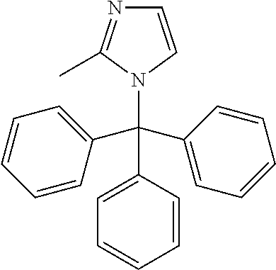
C1(C(N2C=CN=C2C)(C2=CC=CC=C2)C2=CC=CC=C2)=CC=CC=C1
